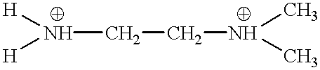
[H]N([H])CCN(C)C
